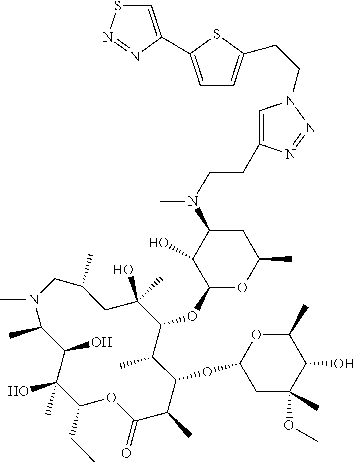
C1(O)(C)C(CC)OC(=O)C(C)C(OC2CC(OC)(C)C(O)C(C)O2)C(C)C(OC2OC(C)CC(N(C)CCC3=CN(CCC4=CC=C(C5=CSN=N5)S4)N=N3)C2O)C(O)(C)CC(C)CN(C)C(C)C1O
